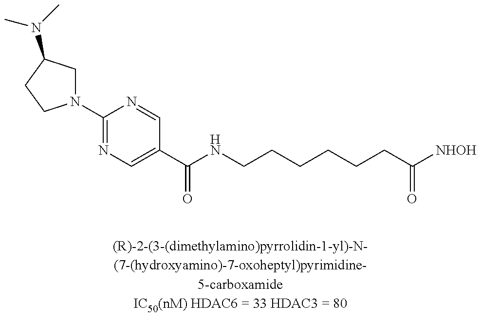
N1(C2=NC=C(C(NCCCCCCC([NHOH])=O)=O)C=N2)CC(N(C)C)CC1
